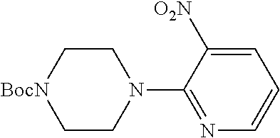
C1C[BocN]CCN1C1=NC=CC=C1[O2N]
